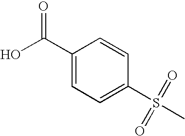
C1=CC(C(O)=O)=CC=C1S(C)(=O)=O
